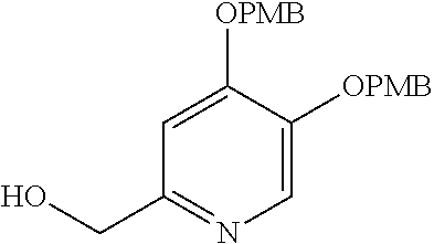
OCC1=NC=C([OPMB])C([OPMB])=C1
